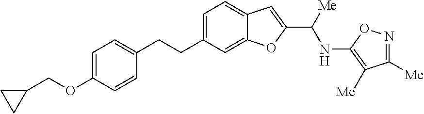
C1=C(OCC2CC2)C=CC(CCC2=CC=C3C(=C2)OC(C([Me])NC2=C([Me])C([Me])=NO2)=C3)=C1
